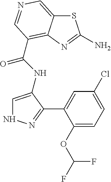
C12=CN=CC(C(NC3=CNN=C3C3=CC(Cl)=CC=C3OC(F)F)=O)=C1N=C(N)S2
